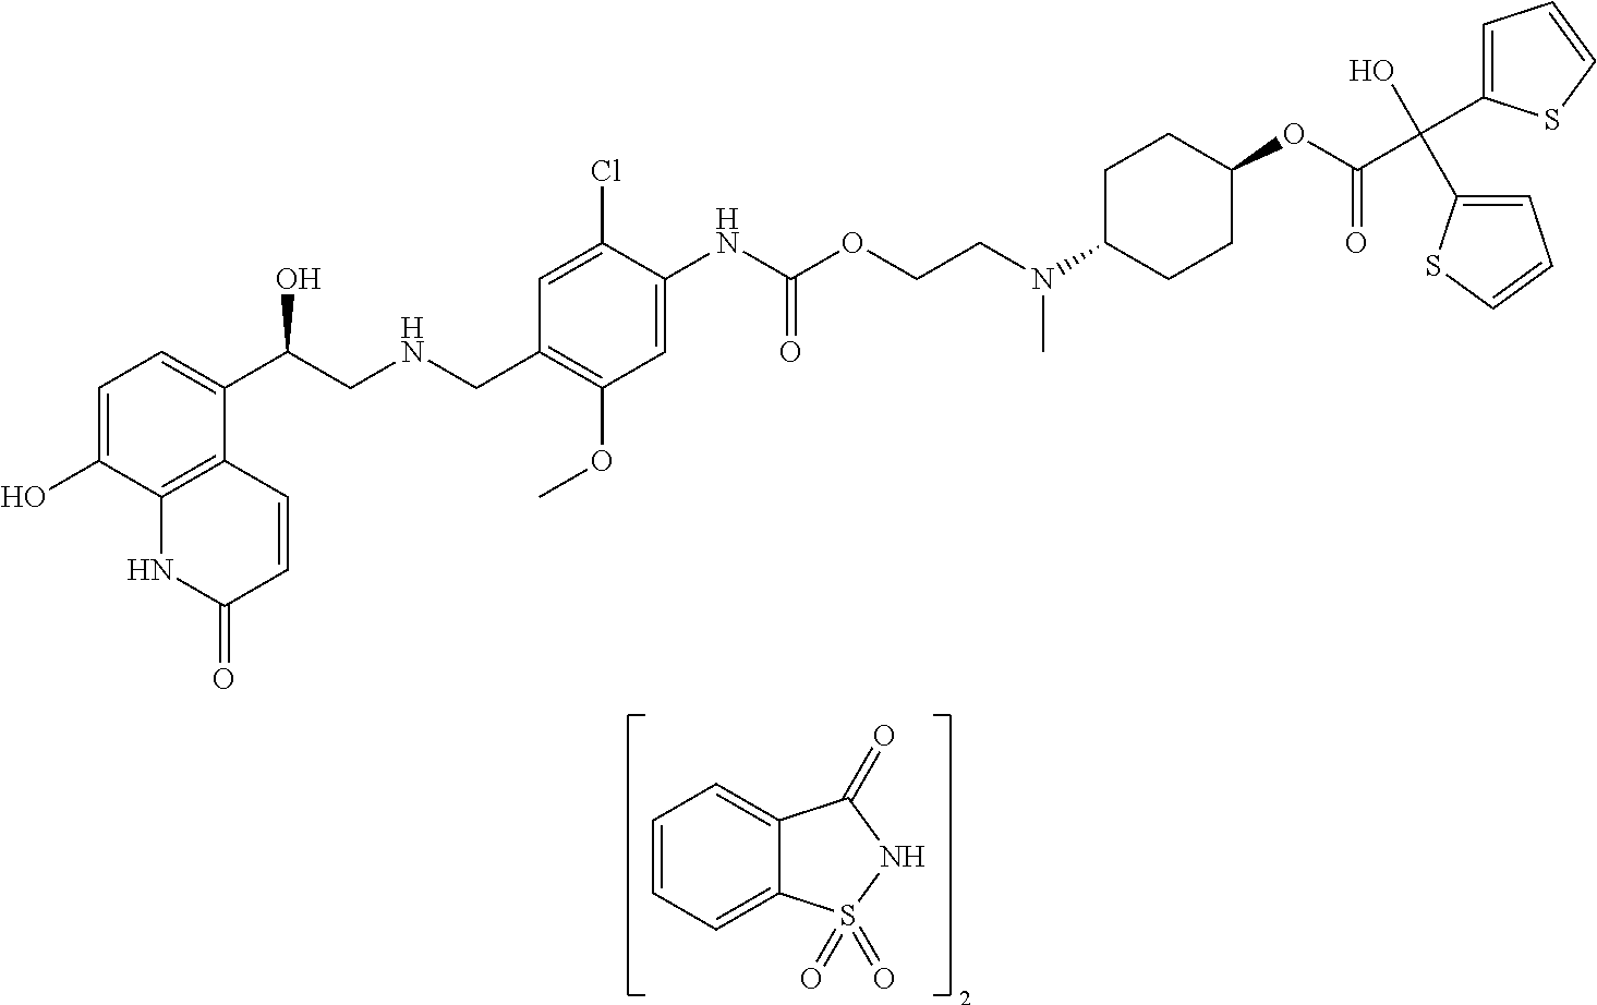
C1=CC=C2C(=C1)C(=O)NS2(=O)=O.C1=C(O)C2=C(C(C(CNCC3=C(OC)C=C(NC(OCCN(C4CCC(OC(C(O)(C5=CC=CS5)C5=CC=CS5)=O)CC4)C)=O)C(Cl)=C3)O)=C1)C=CC(=O)N2
